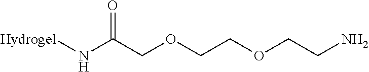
N(C(COCCOCCN)=O)[Hydrogel]
